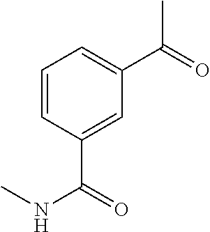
C1=CC(C(=O)NC)=CC(C(=O)C)=C1
